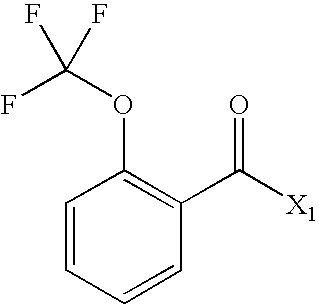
C1=CC=CC(C([X1])=O)=C1OC(F)(F)F
